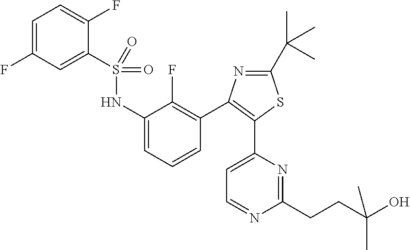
S(=O)(=O)(NC1=CC=CC(C2=C(C3=CC=NC(CCC(O)(C)C)=N3)SC(C(C)(C)C)=N2)=C1F)C1=CC(F)=CC=C1F
